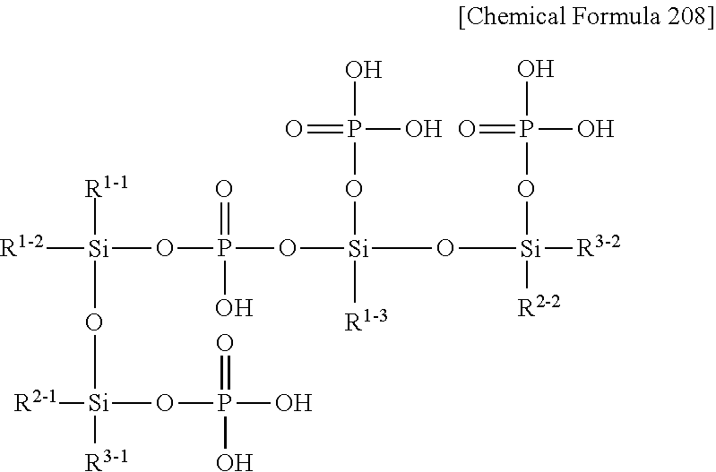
[R1-2][Si](OP(=O)(O)O[Si](O[Si]([R3-2])(OP(O)(O)=O)[R2-2])(OP(O)(=O)O)[R1-3])([R1-1])O[Si]([R3-1])([R2-1])OP(O)(O)=O
